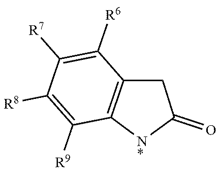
C1([R7])=C([R6])C2=C(C([R9])=C1[R8])[N*]C(=O)C2
